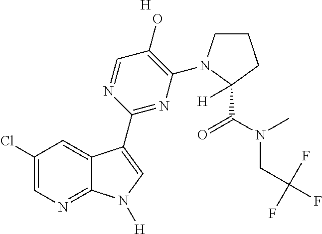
C1(Cl)=CN=C2C(=C1)C(C1=NC(N3CCCC3(C(N(C)CC(F)(F)F)=O)[H])=C(O)C=N1)=CN2[H].[H]
